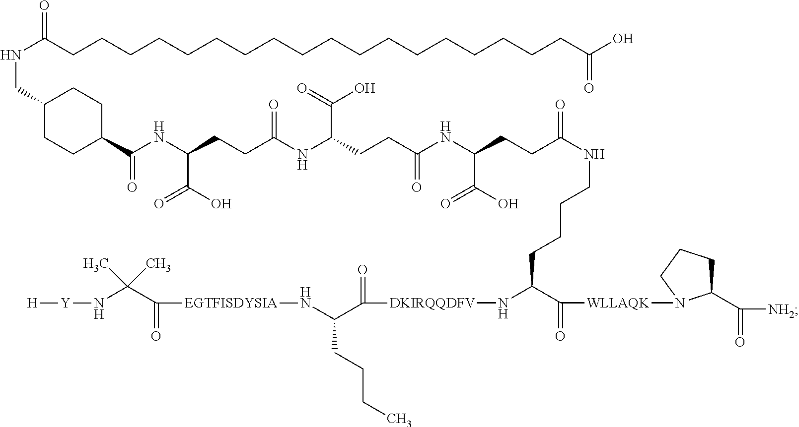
C(CCC(NC(CCC(NC(CCC(=O)NCCCCC(C(=O)[WLLAQK]N1C(C(=O)[NH2])CCC1)N[DKIRQQDFV]C(C(CCCC)N[EGTFISDYSIA]C(=O)C(C)(N[Y][H])C)=O)C(=O)O)=O)C(O)=O)=O)(C(=O)O)NC(C1CCC(CNC(CCCCCCCCCCCCCCCCCCC(O)=O)=O)CC1)=O
